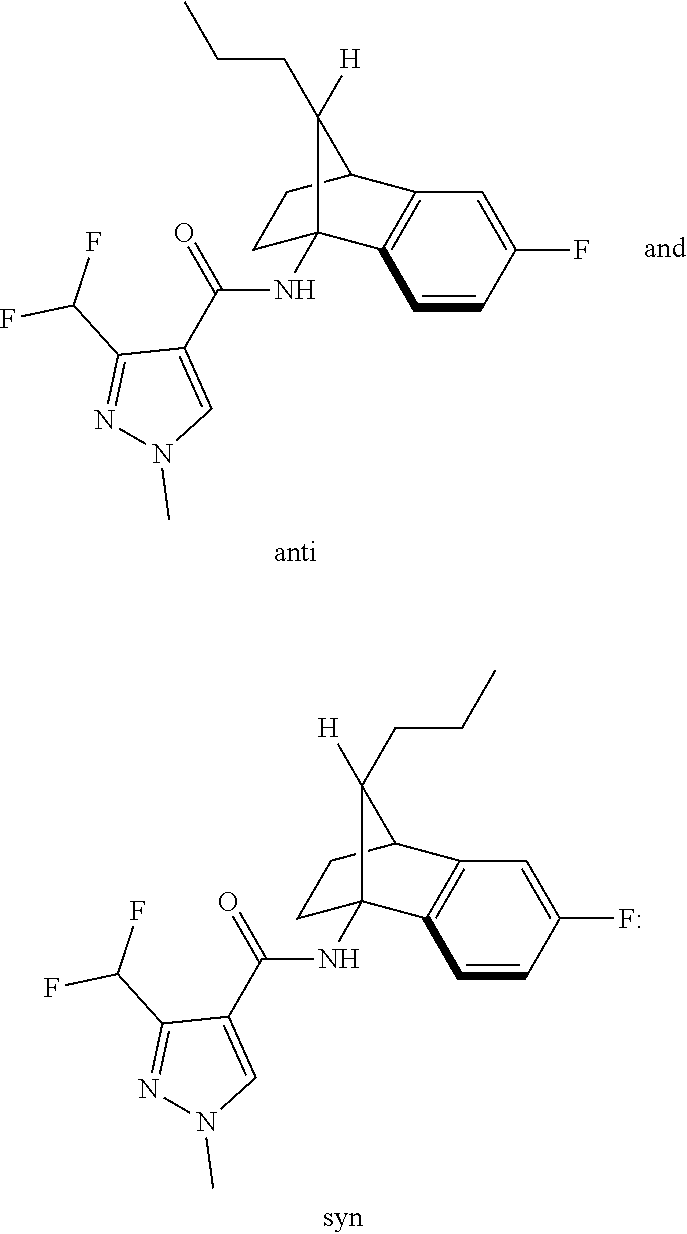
C1C2(NC(C3=CN(C)N=C3C(F)F)=O)C3=C(C(C1)C2([H])CCC)C=C(F)C=C3.C1C2(NC(C3=CN(C)N=C3C(F)F)=O)C3=C(C(C1)C2(CCC)[H])C=C(F)C=C3
